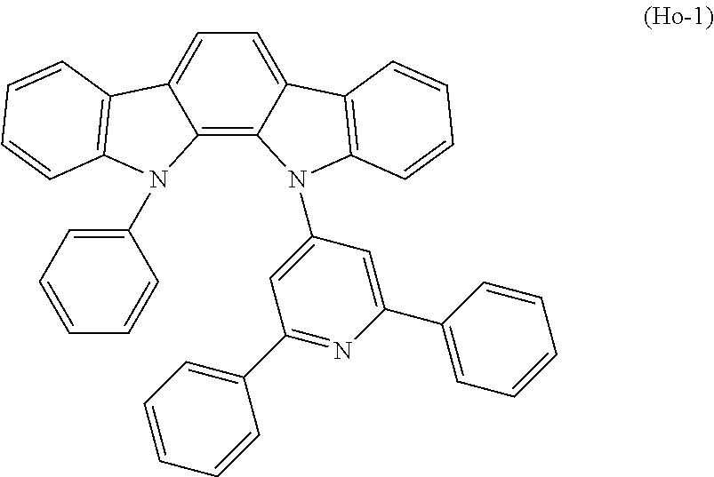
C12=C3C(=CC=C1C1=C(N2C2=CC=CC=C2)C=CC=C1)C1=C(N3C2=CC(C3=CC=CC=C3)=NC(C3=CC=CC=C3)=C2)C=CC=C1
